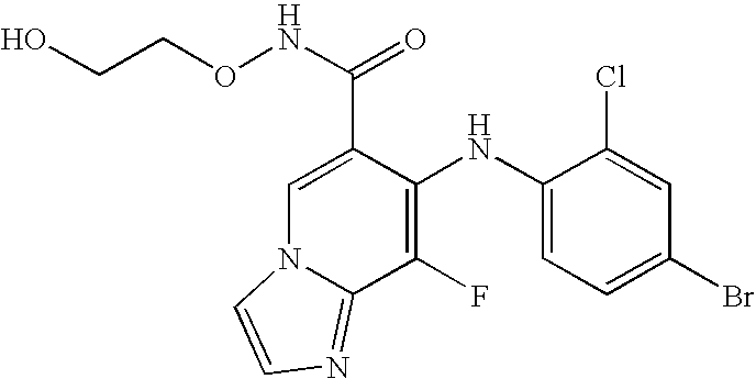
C1(NC2=C(F)C3=NC=CN3C=C2C(NOCCO)=O)=CC=C(Br)C=C1Cl
